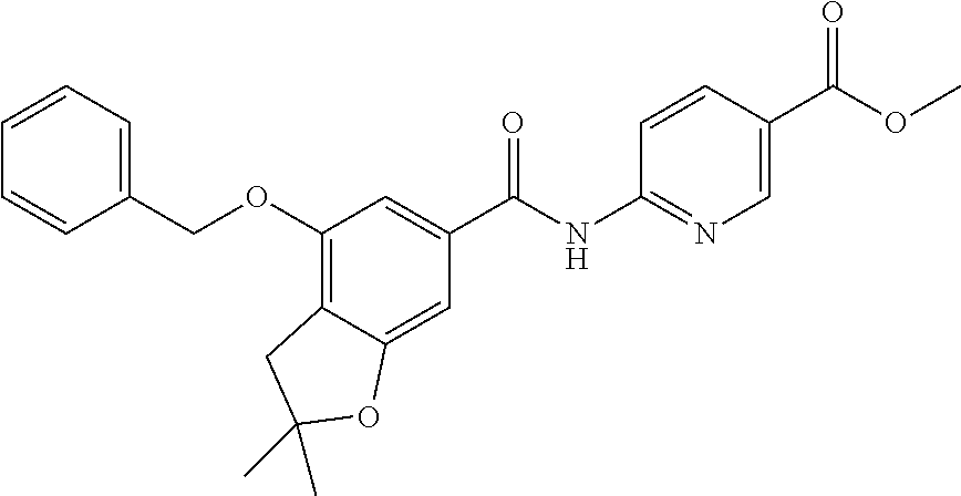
C(C1=CC=CC=C1)OC1=C2C(=CC(C(=O)NC3=NC=C(C(OC)=O)C=C3)=C1)OC(C)(C)C2
